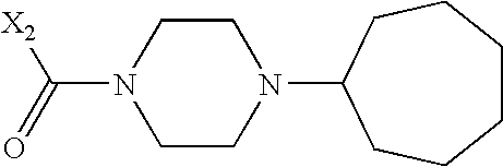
C1CN(C2CCCCCC2)CCN1C(=O)[X2]
